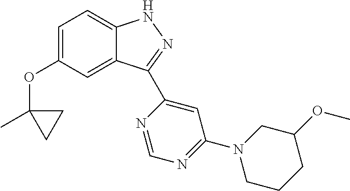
C1=C(OC2(C)CC2)C=C2C(=C1)NN=C2C1=CC(N2CCCC(OC)C2)=NC=N1
